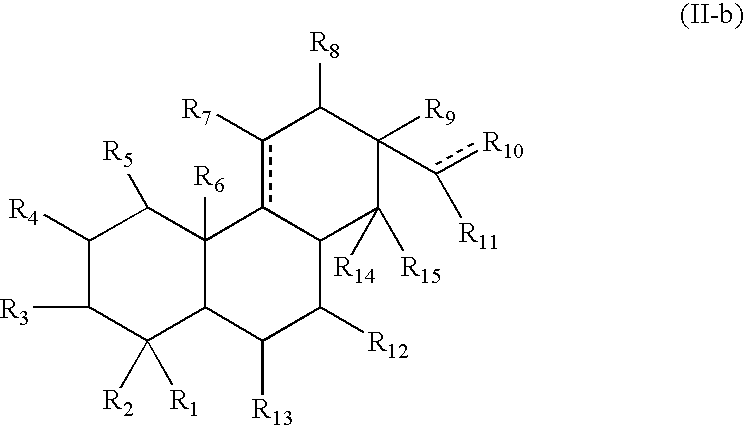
C1([R4])C([R3])C([R2])([R1])C2C([R6])(C1[R5])c1c([R7])C([R8])C([R9])(c([R10])[R11])C([R14])([R15])C1C([R12])C2[R13]
